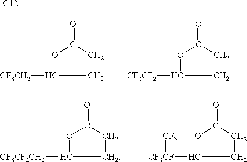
O=C1CCC([CF3CH2])O1.O=C1CCC([CF3CF2])O1.O=C1CCC([CF3CF2CH2])O1.O=C1CCC([CF3CF][CF3])O1.[[C12]]
